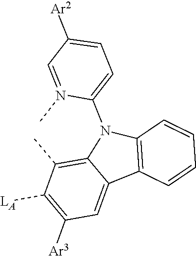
C12=C(C)C([LA])=C([Ar3])C=C1C1=C(N2C2=CC=C([Ar2])C=N2C)C=CC=C1
